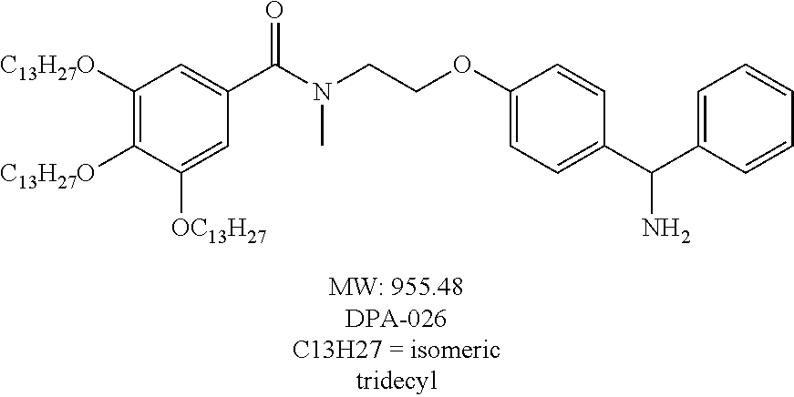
N(C)(CCOC1=CC=C(C(C2=CC=CC=C2)N)C=C1)C(C1=CC([C13H27O])=C([C13H27O])C([OC13H27])=C1)=O
